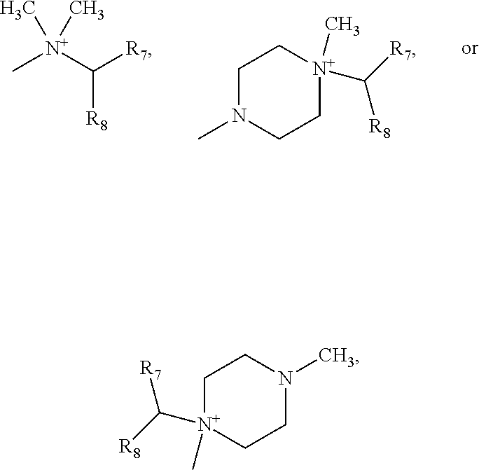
C[N+](C([R7])[R8])(C)C.C1N(C)CC[N+](C)(C([R8])[R7])C1.C1N(C)CC[N+](C)(C([R7])[R8])C1
